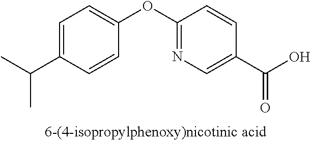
C1=C(C(C)C)C=CC(OC2=NC=C(C(O)=O)C=C2)=C1
